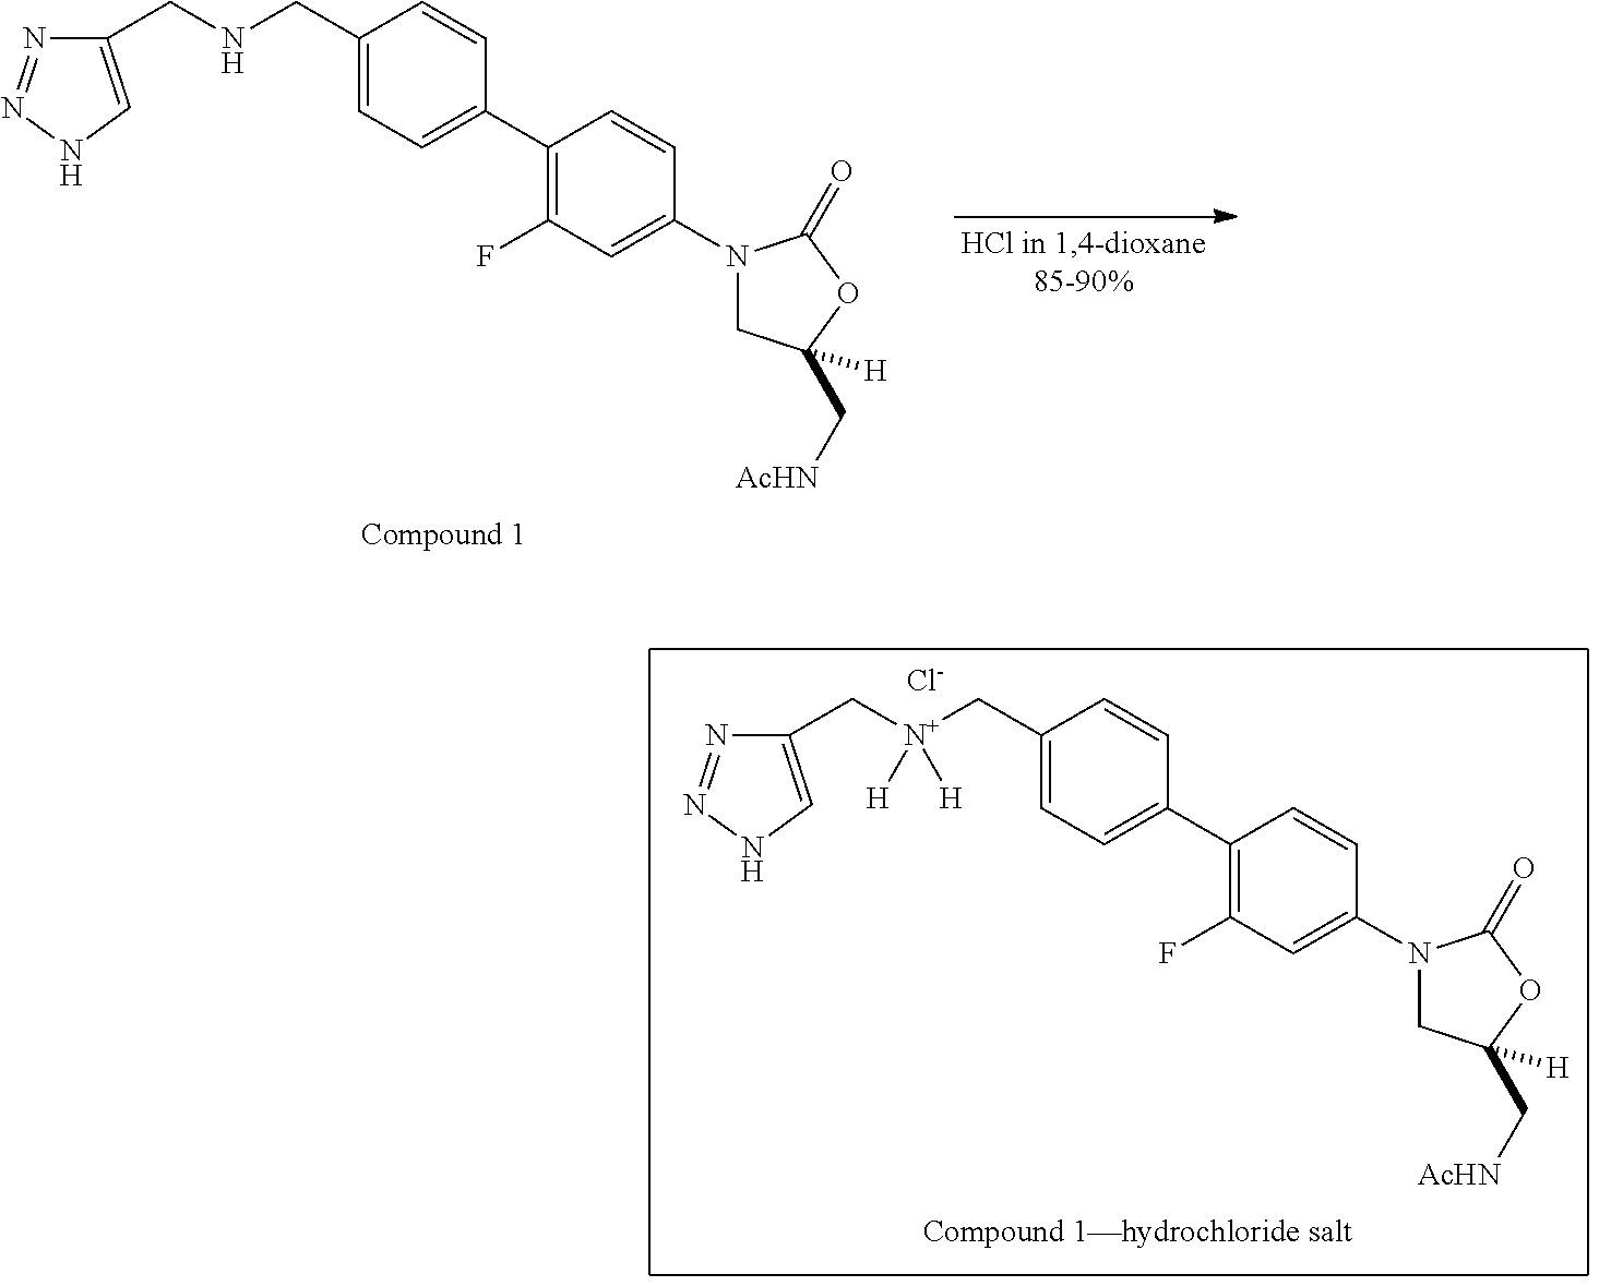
N1C=C(CNCC2=CC=C(C3=C(F)C=C(N4CC(C[AcHN])([H])OC4=O)C=C3)C=C2)N=N1.N1C=C(C[N+](CC2=CC=C(C3=C(F)C=C(N4CC(C[AcHN])([H])OC4=O)C=C3)C=C2)([H])[H])N=N1.[Cl-]
